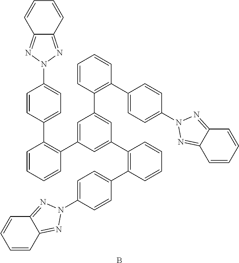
C1=CC=CC(C2=CC(C3=C(C4=CC=C(N5N=C6C=CC=CC6=N5)C=C4)C=CC=C3)=CC(C3=C(C4=CC=C(N5N=C6C=CC=CC6=N5)C=C4)C=CC=C3)=C2)=C1C1=CC=C(N2N=C3C(=N2)C=CC=C3)C=C1.B
